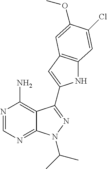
N1=CN=C2C(=C1N)C(C1=CC3=C(N1)C=C(Cl)C(OC)=C3)=NN2C(C)C
